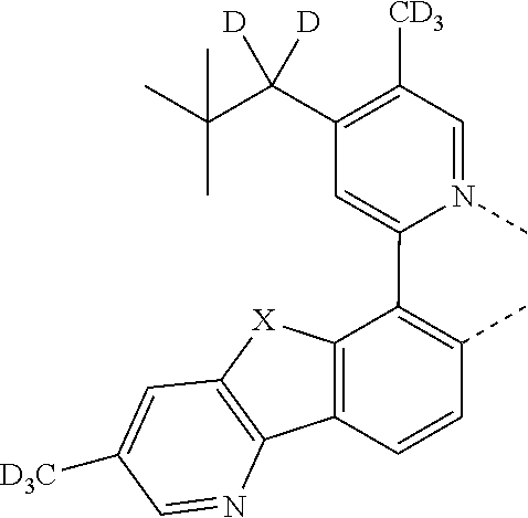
C1=N(C)C(C2=C(C)C=CC3=C2[X]C2=C3N=CC([D3C])=C2)=CC(C(C(C)(C)C)([D])[D])=C1[CD3]
